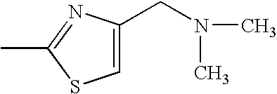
CC1=NC(CN(C)C)=CS1
